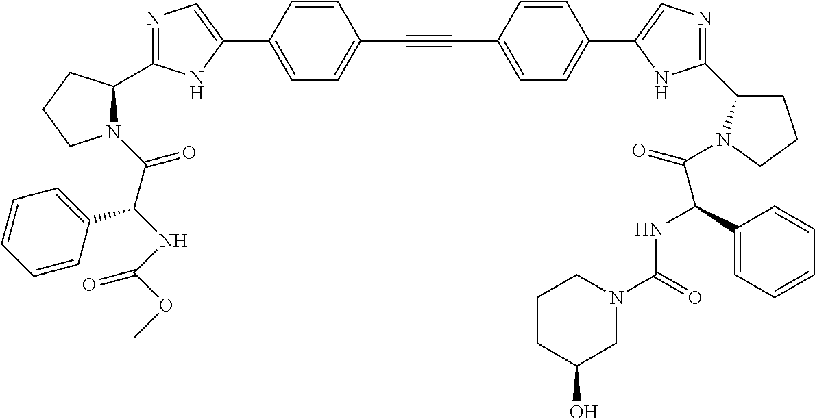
N1=C(C2N(C(C(NC(OC)=O)C3=CC=CC=C3)=O)CCC2)NC(C2=CC=C(C#CC3=CC=C(C4=CN=C(C5CCCN5C(=O)C(NC(=O)N5CCCC(O)C5)C5=CC=CC=C5)N4)C=C3)C=C2)=C1
